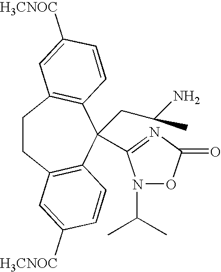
C1CC2=C(C(CC(N)C)(C3=NC(=O)ON3C(C)C)C3=C1C=C([H3CNOC])C=C3)C=CC([H3CNOC])=C2
